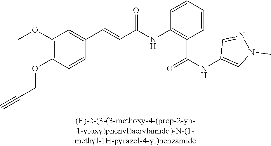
C1(OC)=C(OCC#C)C=CC(C=CC(=O)NC2=C(C(=O)NC3=CN(C)N=C3)C=CC=C2)=C1
